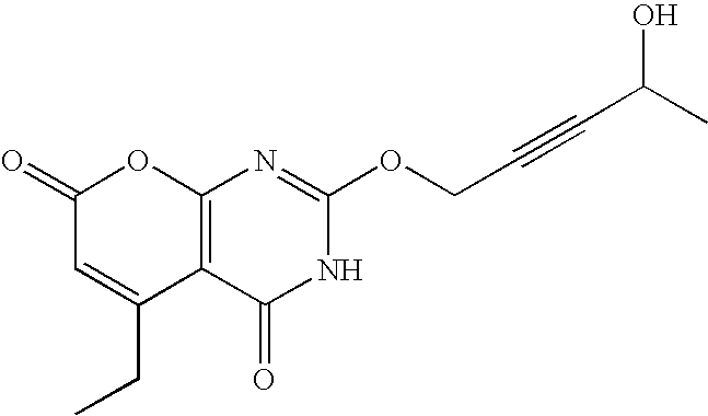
C12=C(C(=O)NC(OCC#CC(C)O)=N1)C(CC)=CC(=O)O2
